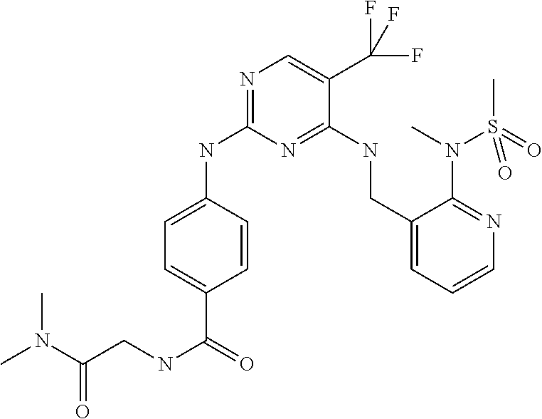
C1=C(NC2=NC=C(C(F)(F)F)C(NCC3=CC=CN=C3N(C)S(C)(=O)=O)=N2)C=CC(C(=O)NCC(N(C)C)=O)=C1
